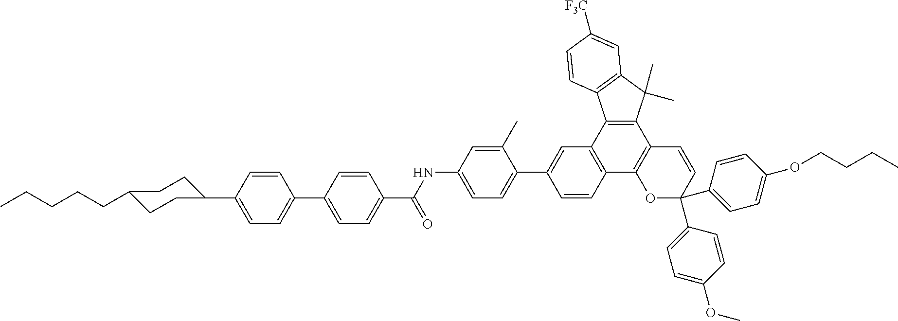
CCCCCC1CCC(C2=CC=C(C3=CC=C(C(=O)NC4=CC=C(C5=CC6=C(C=C5)C5=C(C7=C6C6=C(C7(C)C)C=C([F3C])C=C6)C=CC(C6=CC=C(OC)C=C6)(C6=CC=C(OCCCC)C=C6)O5)C(C)=C4)C=C3)C=C2)CC1
